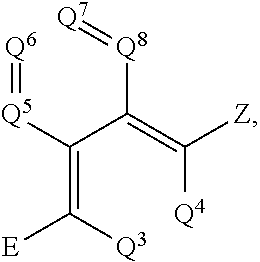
C(=C([Q3])[E])(C(=C([Q4])[Z])[Q8]=[Q7])[Q5]=[Q6]
